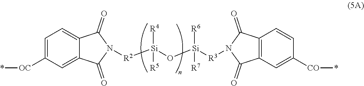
C1=C([OC]*)C=C2C(=C1)C(=O)N([R2][Si](O[Si]([R3]N1C(=O)C3=C(C=C([CO]*)C=C3)C1=O)([R6])[R7])([R4])[R5])C2=O
